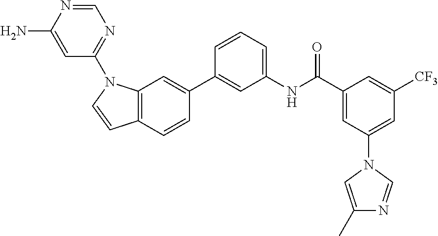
C12=C(C=CC(C3=CC(NC(C4=CC(N5C=C(C)N=C5)=CC([CF3])=C4)=O)=CC=C3)=C1)C=CN2C1=NC=NC(N)=C1
